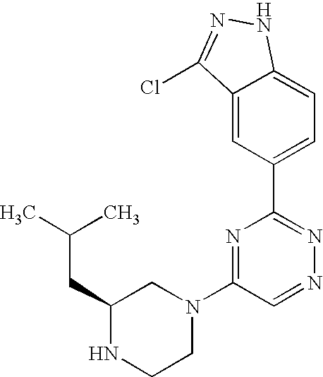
C1(CC(C)C)NCCN(C2=NC(C3=CC=C4C(=C3)C(Cl)=NN4)=NN=C2)C1
